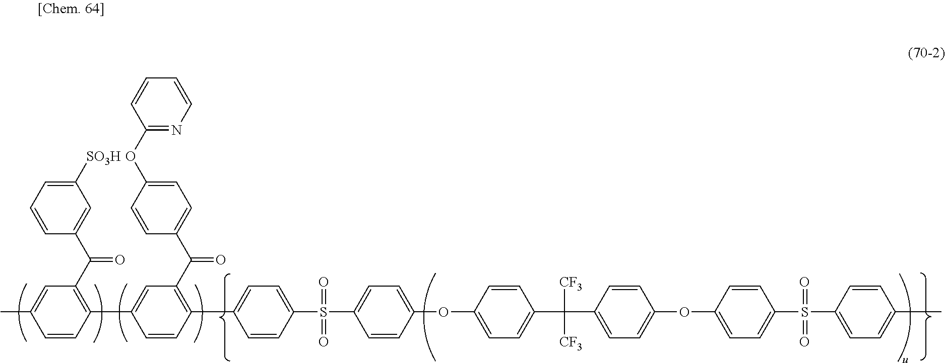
C1=CC(C2=CC(C(=O)C3=CC=C(OC4=NC=CC=C4)C=C3)=C(C3=CC=C(S(C4=CC=C(OC5=CC=C(C(C6=CC=C(OC7=CC=C(S(=O)(=O)C8=CC=C(C)C=C8)C=C7)C=C6)([CF3])[CF3])C=C5)C=C4)(=O)=O)C=C3)C=C2)=C(C(C2=CC([SO3H])=CC=C2)=O)C=C1C
